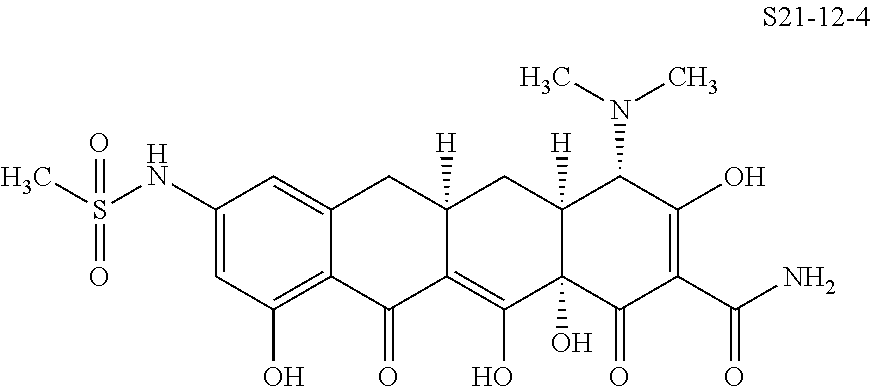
C1(NS(C)(=O)=O)=CC(O)=C2C(=C1)CC1([H])C(=C(O)C3(O)C([H])(C1)C(N(C)C)C(O)=C(C(N)=O)C3=O)C2=O
